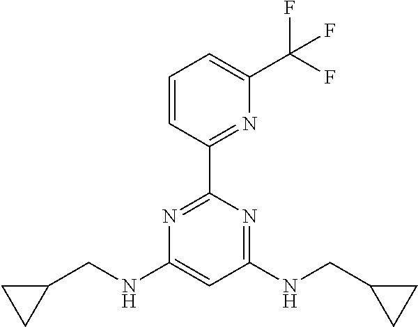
N1=C(C2=NC(C(F)(F)F)=CC=C2)N=C(NCC2CC2)C=C1NCC1CC1
